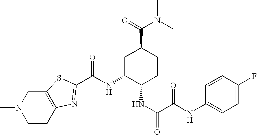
C(NC1C(NC(=O)C(NC2=CC=C(F)C=C2)=O)CCC(C(=O)N(C)C)C1)(=O)C1=NC2=C(S1)CN(C)CC2
